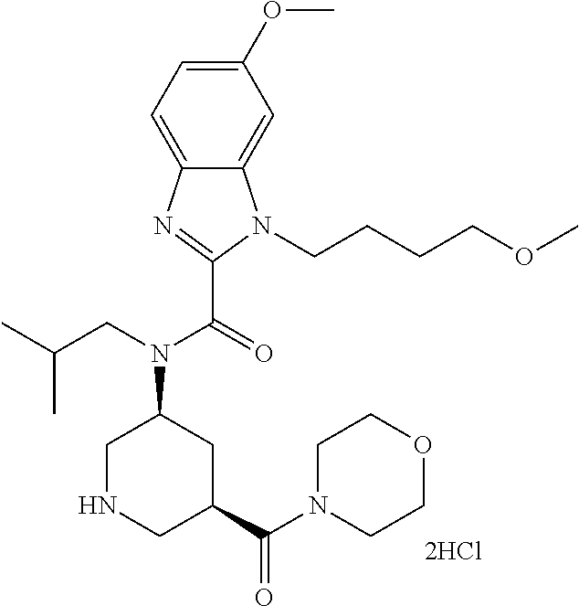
C1(OC)=CC=C2C(=C1)N(CCCCOC)C(C(=O)N(CC(C)C)C1CNCC(C(N3CCOCC3)=O)C1)=N2
